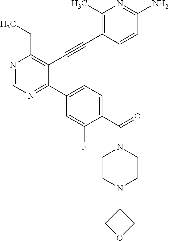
N1=CN=C(C2=CC=C(C(=O)N3CCN(C4COC4)CC3)C(F)=C2)C(C#CC2=C(C)N=C(N)C=C2)=C1CC
